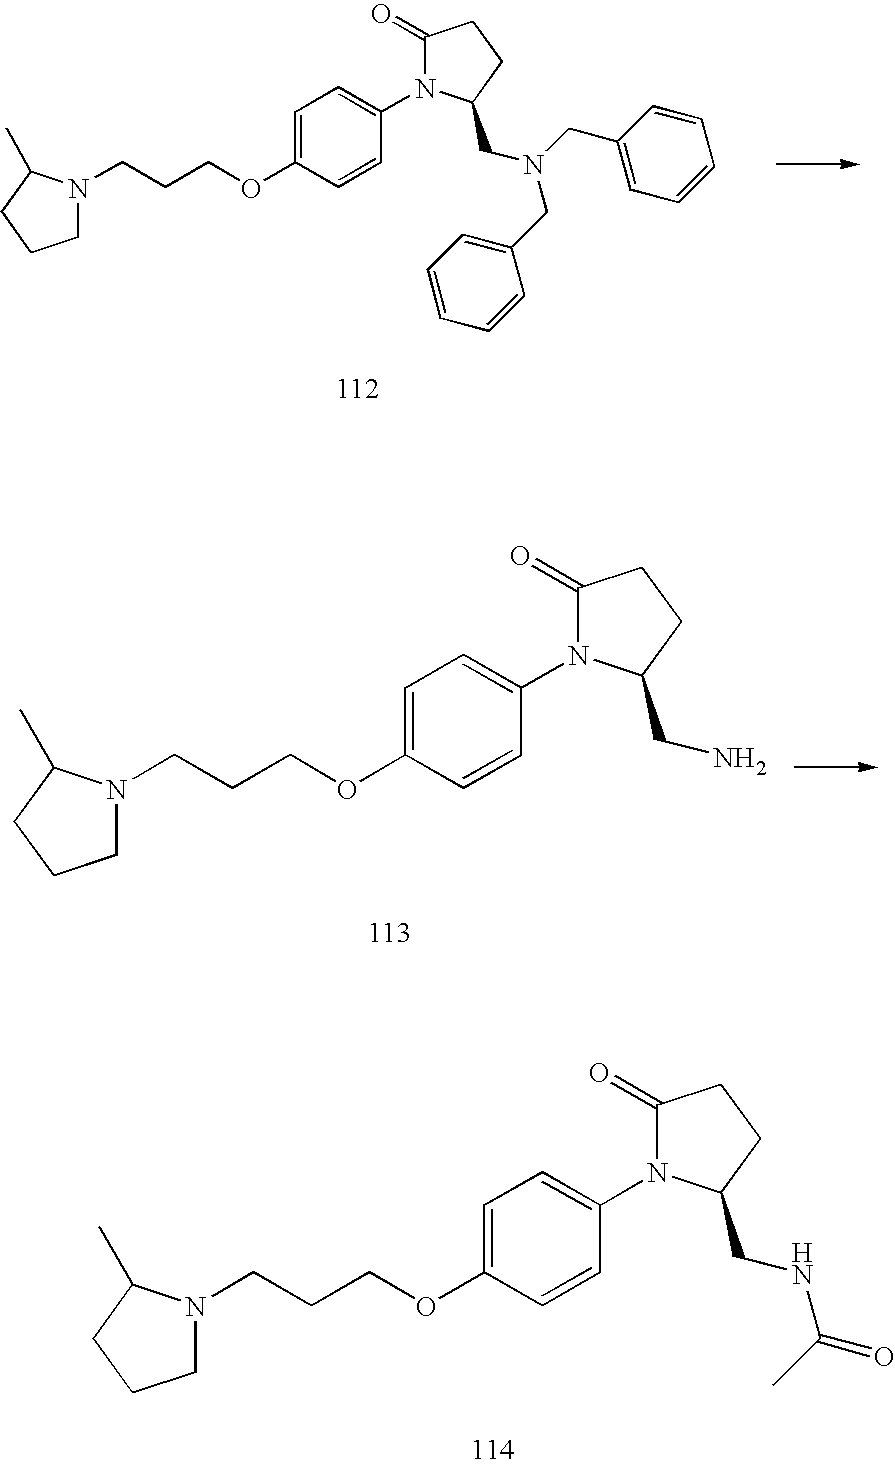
C1N(CCCOC2=CC=C(N3C(=O)CCC3CN(CC3=CC=CC=C3)CC3=CC=CC=C3)C=C2)C(C)CC1.C1N(CCCOC2=CC=C(N3C(=O)CCC3CN)C=C2)C(C)CC1.C1N(CCCOC2=CC=C(N3C(=O)CCC3CNC(=O)C)C=C2)C(C)CC1
